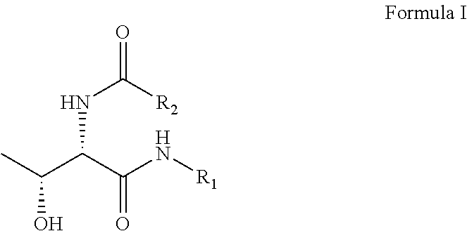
CC(O)C(NC([R2])=O)C(=O)N[R1]
